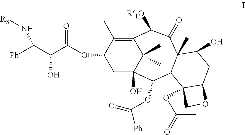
C12=C(C)C(OC(C(C([Ph])N[R3])O)=O)CC(O)(C(OC([Ph])=O)C3C(C)(C(=O)C1[R1O])C(O)CC1OCC31OC(=O)C)C2(C)C
